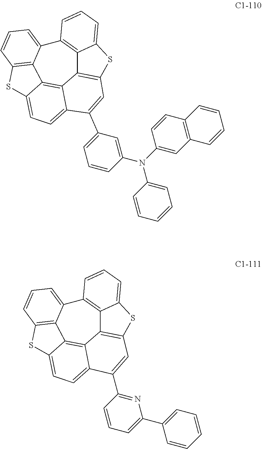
C12=C3C4=C(SC3=CC=C1)C=C(C1=CC=CC(N(C3=CC5=C(C=C3)C=CC=C5)C3=CC=CC=C3)=C1)C1=CC=C3C(=C41)C1=C(C=CC=C21)S3.C12=C3C4=C(SC3=CC=C1)C=C(C1=NC(C3=CC=CC=C3)=CC=C1)C1=CC=C3C(=C41)C1=C(C=CC=C21)S3
